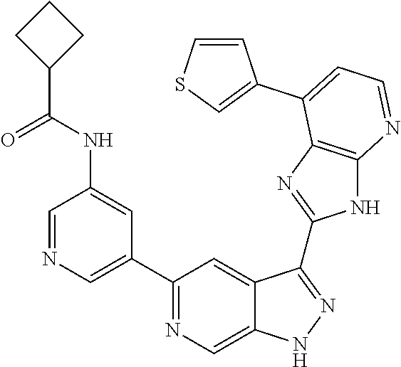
C1=NC=C(C2=NC=C3C(=C2)C(C2=NC4=C(N2)N=CC=C4C2=CSC=C2)=NN3)C=C1NC(=O)C1CCC1
